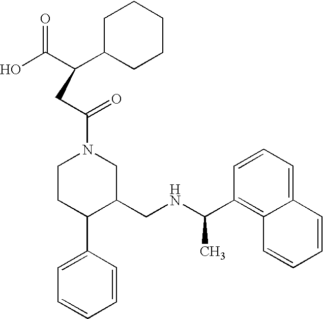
C1CC(C2=CC=CC=C2)C(CNC(C)C2=C3C(=CC=C2)C=CC=C3)CN1C(=O)CC(C(O)=O)C1CCCCC1
